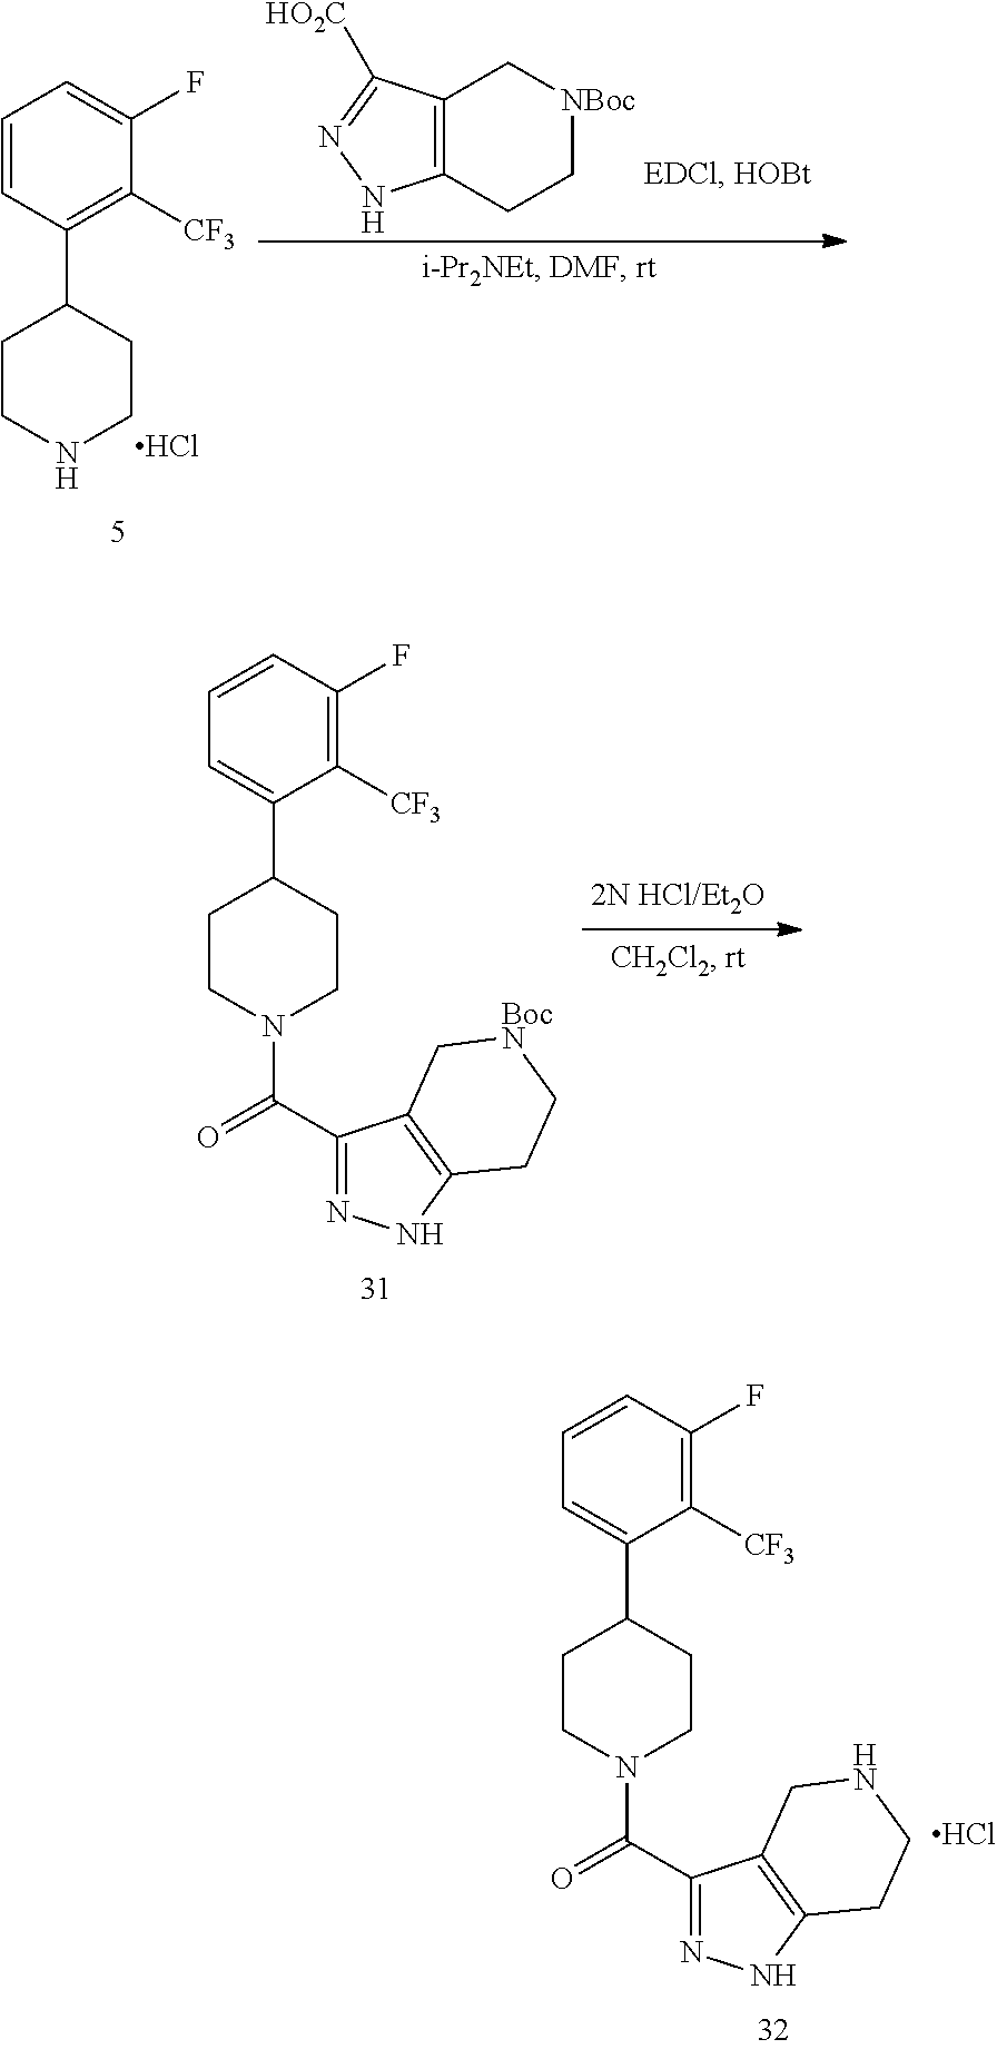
C1=CC(C2CCNCC2)=C([CF3])C(F)=C1.Cl.C12=C(CC[NBoc]C1)NN=C2[HO2C].C1=CC(F)=C([CF3])C(C2CCN(C(=O)C3=NNC4=C3CNCC4)CC2)=C1.Cl.C1=CC(F)=C([CF3])C(C2CCN(C(=O)C3=NNC4=C3C[BocN]CC4)CC2)=C1
